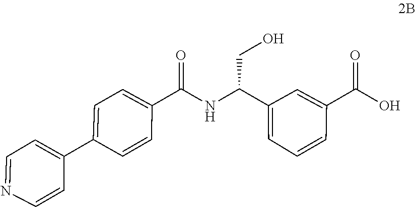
OC(C1=CC(C(CO)NC(C2=CC=C(C3=CC=NC=C3)C=C2)=O)=CC=C1)=O
